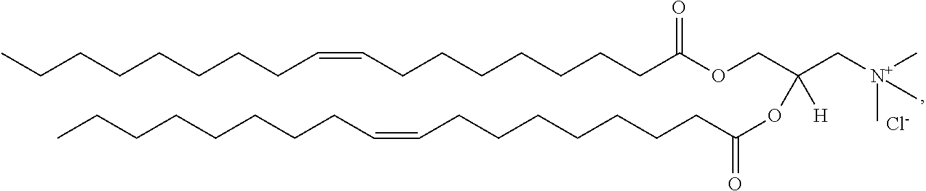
CCCCCCCCC=CCCCCCCCC(OCC(C[N+](C)(C)C)(OC(CCCCCCCC=CCCCCCCCC)=O)[H])=O.[Cl-]
